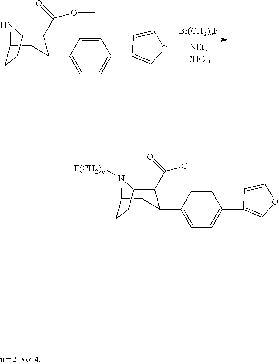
C1=CC(C2CC3NC(C2C(OC)=O)CC3)=CC=C1C1=COC=C1.C1=CC(C2CC3N([F(CH2)n])C(C2C(OC)=O)CC3)=CC=C1C1=COC=C1
